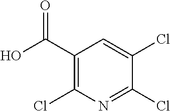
C1(C(=O)O)=C(Cl)N=C(Cl)C(Cl)=C1
